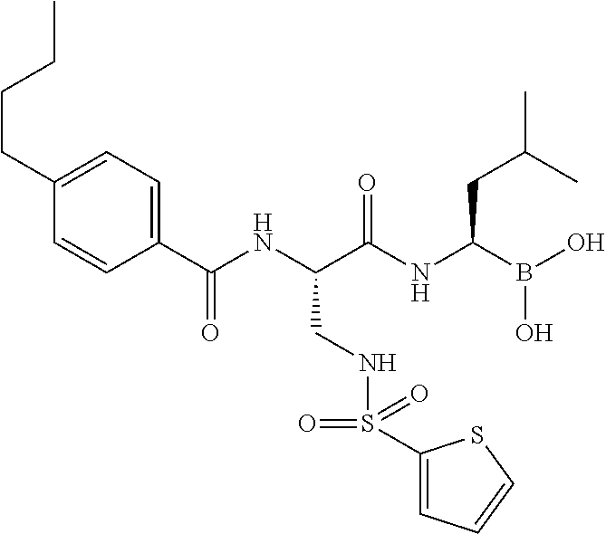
C1=C(CCCC)C=CC(C(NC(C(NC(B(O)O)CC(C)C)=O)CNS(C2=CC=CS2)(=O)=O)=O)=C1
